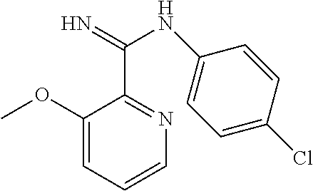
C1(OC)=CC=CN=C1C(=N)NC1=CC=C(Cl)C=C1
